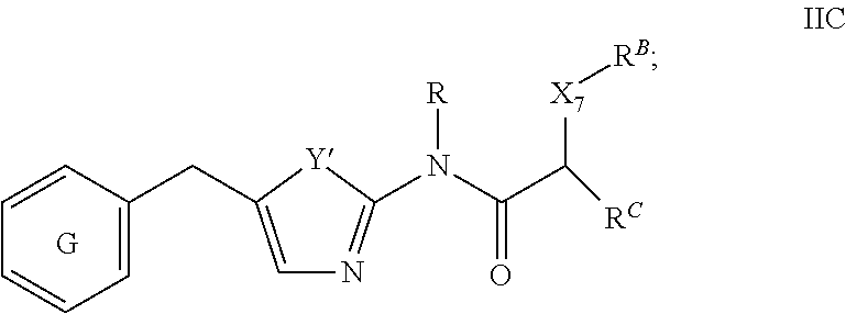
C1=C(CC2=CC=CC=C2)[Y]C(N(C(C([RC])[X7][RB])=O)[R])=N1
